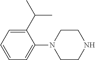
C1(C(C)C)=CC=CC=C1N1CCNCC1
